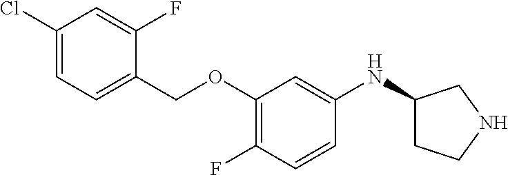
C1(Cl)=CC=C(COC2=C(F)C=CC(NC3CCNC3)=C2)C(F)=C1
